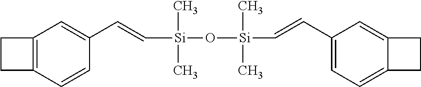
C12=C(C=CC(C=C[Si](O[Si](C=CC3=CC=C4C(=C3)CC4)(C)C)(C)C)=C1)CC2
